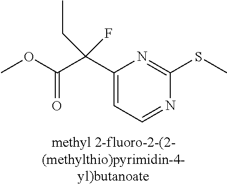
COC(C(C1=CC=NC(SC)=N1)(F)CC)=O
